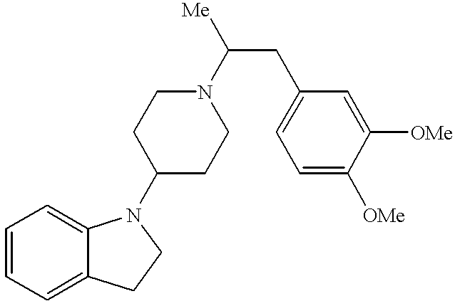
C1=CC=C2C(=C1)N(C1CCN(C([Me])CC3=CC=C([OMe])C([OMe])=C3)CC1)CC2
